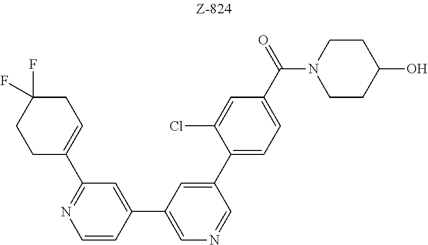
C1=CC(C2=CN=CC(C3=CC=C(C(=O)N4CCC(O)CC4)C=C3Cl)=C2)=CC(C2=CCC(F)(F)CC2)=N1
